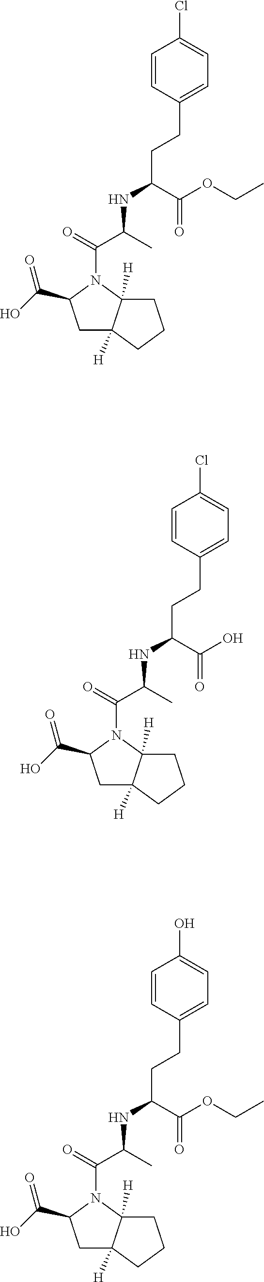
C(CC(C(O)=O)NC(C(=O)N1C2([H])C([H])(CC1C(O)=O)CCC2)C)C1=CC=C(Cl)C=C1.C(CC(C(OCC)=O)NC(C(=O)N1C2([H])C([H])(CC1C(O)=O)CCC2)C)C1=CC=C(O)C=C1.C(CC(C(OCC)=O)NC(C(=O)N1C2([H])C([H])(CC1C(O)=O)CCC2)C)C1=CC=C(Cl)C=C1
